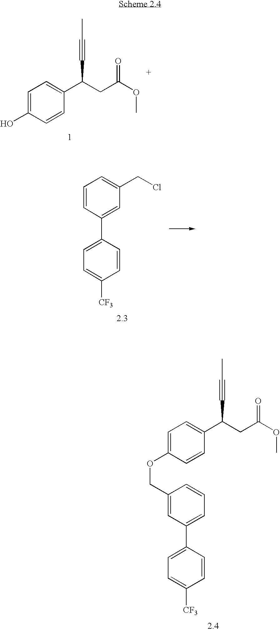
C1=C(O)C=CC(C(CC(OC)=O)C#CC)=C1.C1=C(C2=CC(CCl)=CC=C2)C=CC([CF3])=C1.C1=C(C2=CC=CC(COC3=CC=C(C(CC(OC)=O)C#CC)C=C3)=C2)C=CC([CF3])=C1
